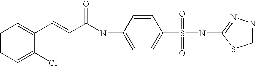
C1=CC=C(Cl)C(C=CC(NC2=CC=C(S(NC3=NN=CS3)(=O)=O)C=C2)=O)=C1
